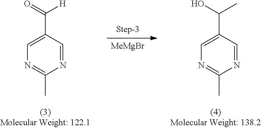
C1=NC(C)=NC=C1C([H])=O.[MeMgBr].C1=NC(C)=NC=C1C(C)O
